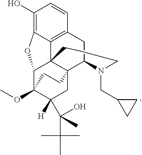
C1(O)=C2C3=C(C=C1)CC1C45C3(C(O2)C(OC)(C([H])(C(O)(C)C(C)(C)C)C4)CC5)CCCCN1CC1CC1
